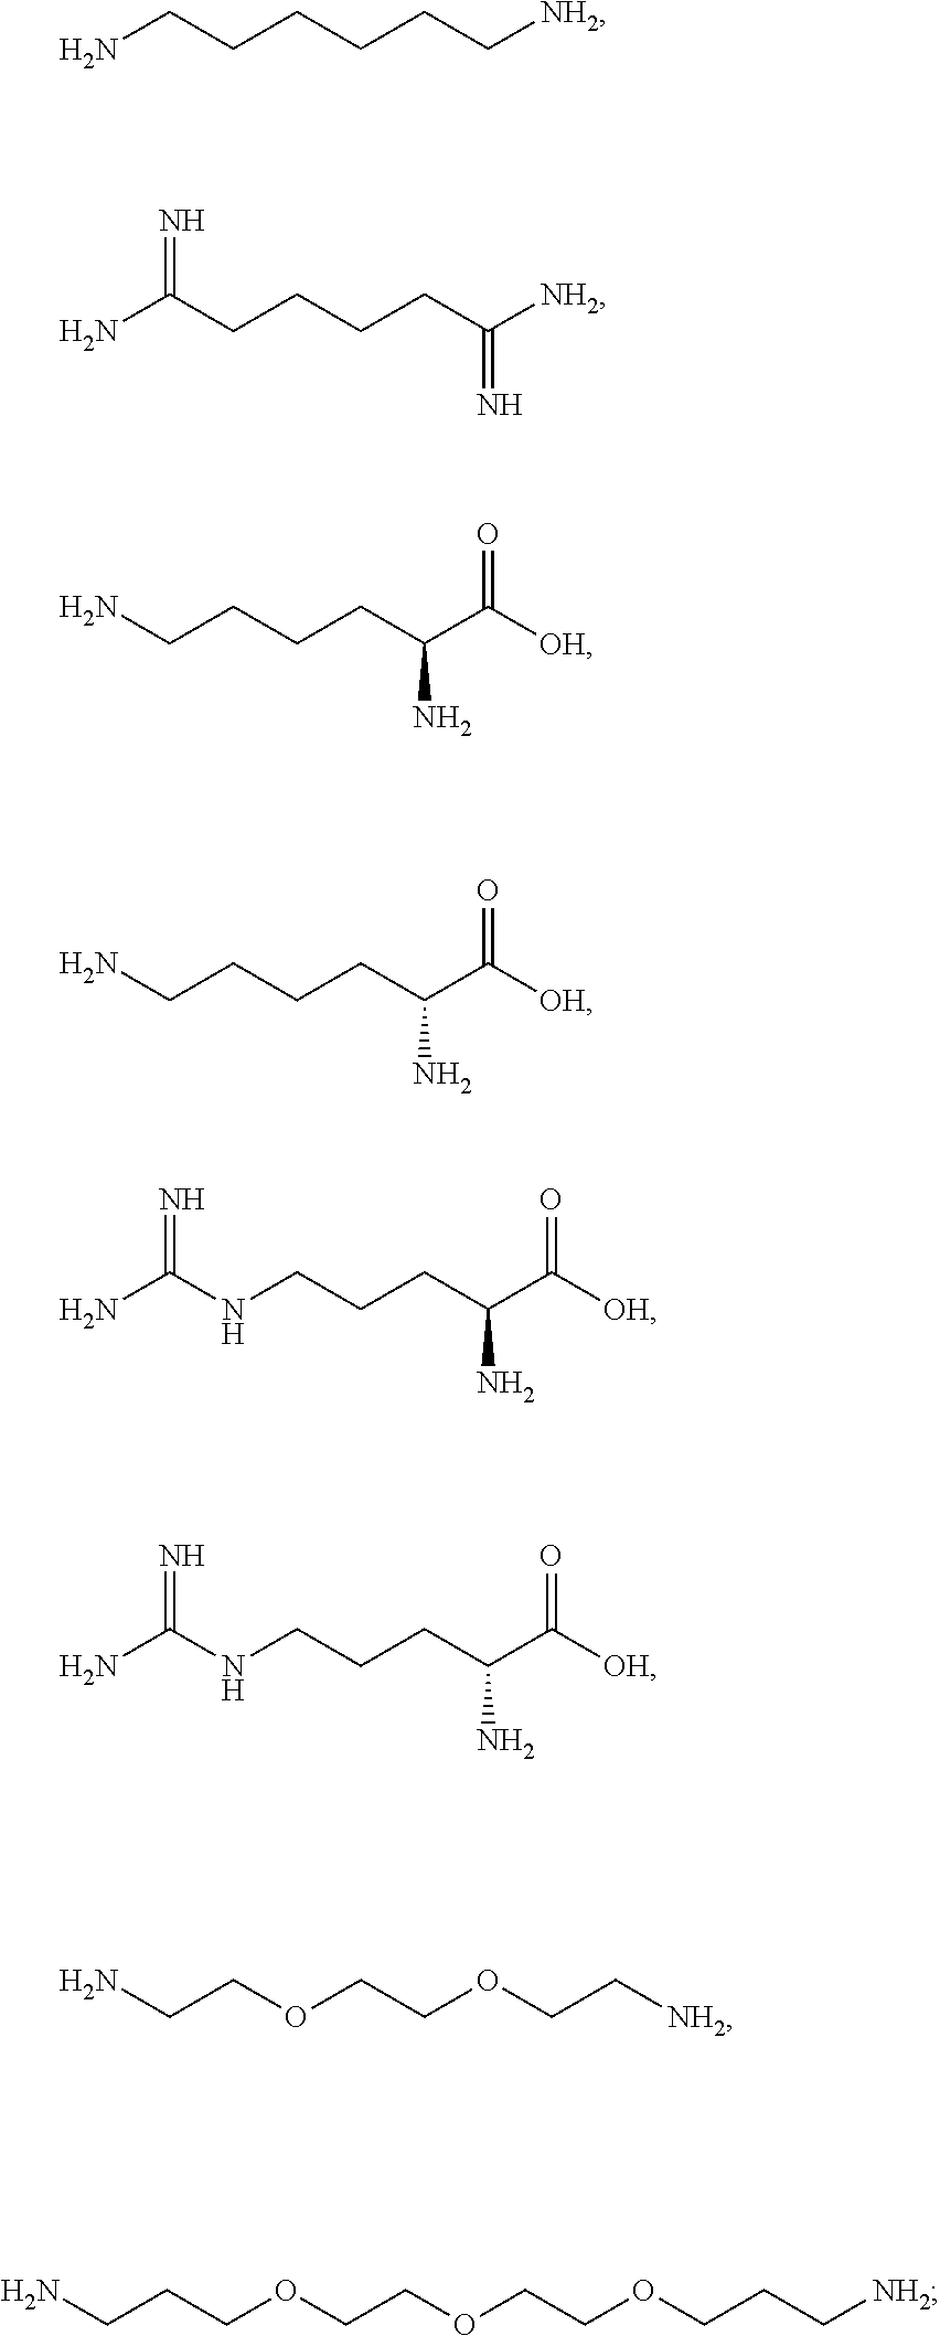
NCCCCCC[NH2].NCCCCC(C([OH])=O)N.NCCCOCCOCCOCCC[NH2].NC(CCCCC([NH2])=N)=N.NCCCCC(C([OH])=O)N.NC(NCCCC(C([OH])=O)N)=N.NC(NCCCC(C([OH])=O)N)=N.NCCOCCOCC[NH2]
